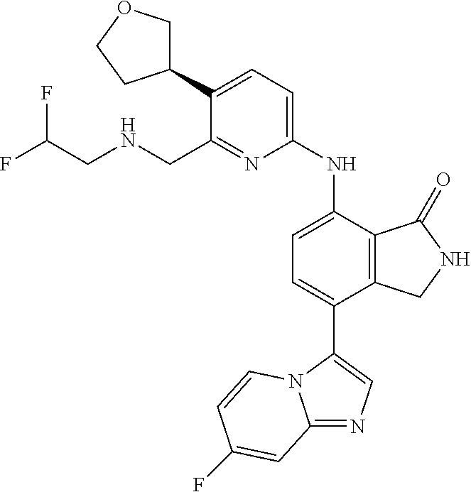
C12=NC=C(C3=CC=C(NC4=CC=C(C5COCC5)C(CNCC(F)F)=N4)C4=C3CNC4=O)N1C=CC(F)=C2
